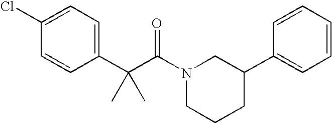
C1(Cl)=CC=C(C(C(N2CCCC(C3=CC=CC=C3)C2)=O)(C)C)C=C1
